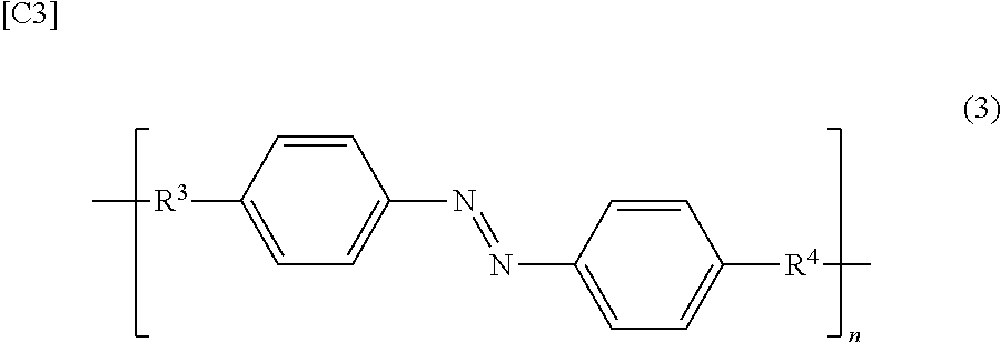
C1=CC([R3]C)=CC=C1N=NC1=CC=C([R4]C)C=C1.[[C3]]
